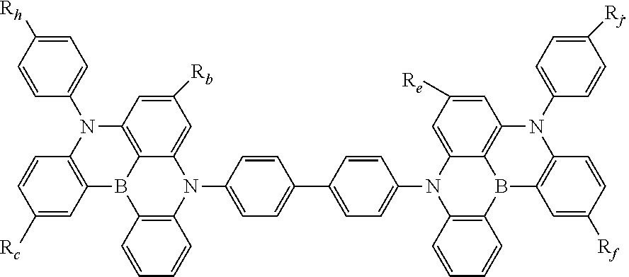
C1=C([Rb])C=C2C3=C1N(C1=CC=C([Rh])C=C1)C1=C(B3C3=C(N2C2=CC=C(C4=CC=C(N5C6=C(B7C8=C(C=C([Re])C=C58)N(C5=CC=C([Rj])C=C5)C5=C7C=C([Rf])C=C5)C=CC=C6)C=C4)C=C2)C=CC=C3)C=C([Rc])C=C1
